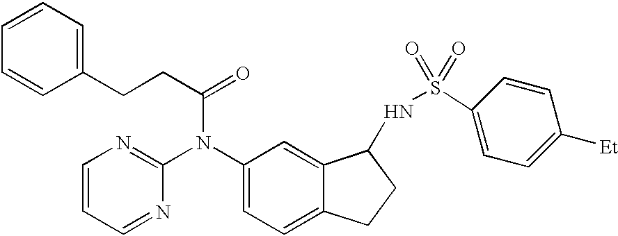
C1(CCC(=O)N(C2=CC=C3C(=C2)C(NS(C2=CC=C([Et])C=C2)(=O)=O)CC3)C2=NC=CC=N2)=CC=CC=C1
